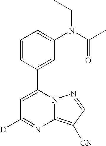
C1=CC(C2=CC([D])=NC3=C([CN])C=NN23)=CC(N(C(C)=O)CC)=C1
